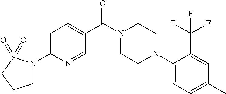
C1=C(N2CCCS2(=O)=O)N=CC(C(N2CCN(C3=CC=C(C)C=C3C(F)(F)F)CC2)=O)=C1
